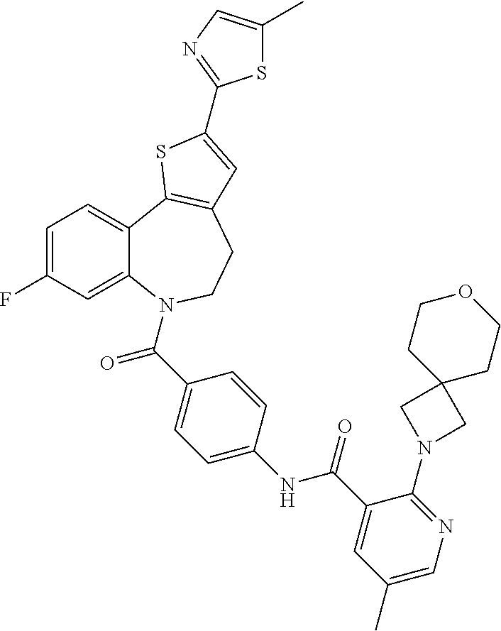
C1=C(F)C=C2C(=C1)C1=C(CCN2C(C2=CC=C(NC(C3=CC(C)=CN=C3N3CC4(C3)CCOCC4)=O)C=C2)=O)C=C(C2=NC=C(C)S2)S1
